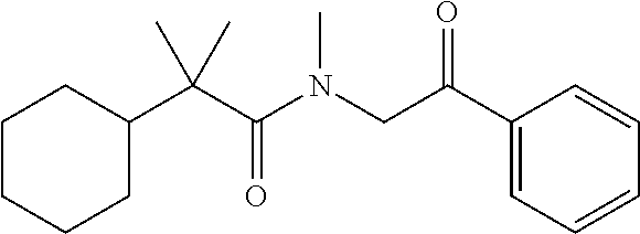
C1CC(C(C(N(CC(C2=CC=CC=C2)=O)C)=O)(C)C)CCC1
